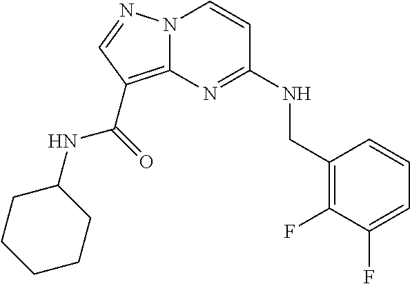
C1=C(F)C(F)=C(CNC2=NC3=C(C(NC4CCCCC4)=O)C=NN3C=C2)C=C1
